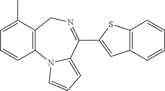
C12=C(C(C)=CC=C1)CN=C(C1=CC3=C(S1)C=CC=C3)C1=CC=CN21
